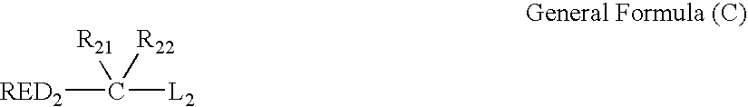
[RED2]C([L2])([R22])[R21]
